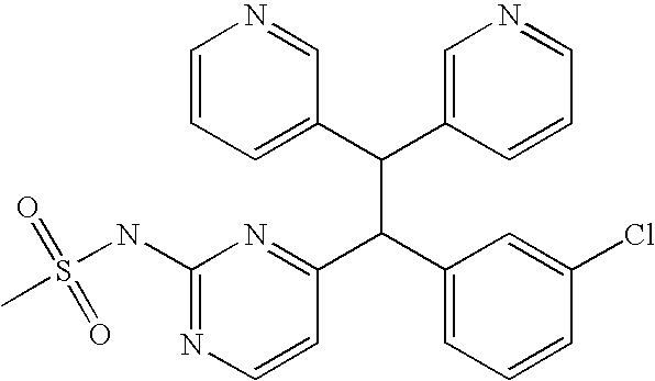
C1=CC=C(C(C2=CN=CC=C2)C(C2=CC=CC(Cl)=C2)C2=NC(NS(C)(=O)=O)=NC=C2)C=N1
